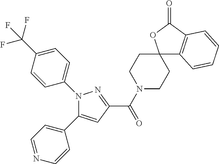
N1(C(=O)C2=NN(C3=CC=C(C(F)(F)F)C=C3)C(C3=CC=NC=C3)=C2)CCC2(CC1)OC(=O)C1=C2C=CC=C1
